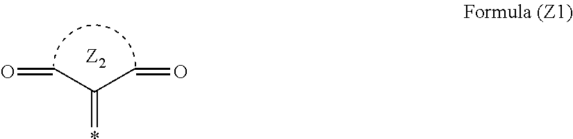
O=CC(C=O)=*
